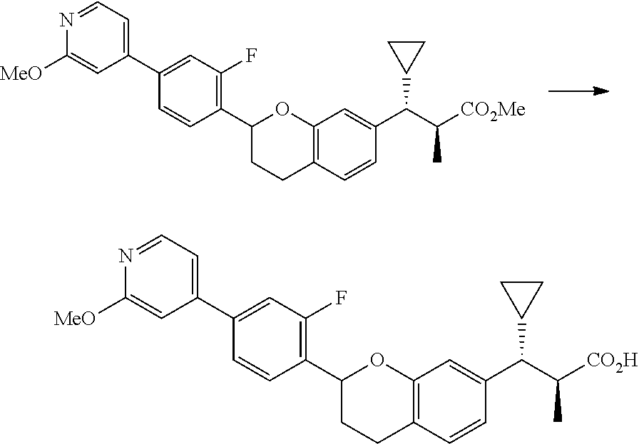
C1(C2=C(F)C=C(C3=CC=NC([MeO])=C3)C=C2)CCC2=C(O1)C=C(C(C([CO2H])C)C1CC1)C=C2.C1(C2=C(F)C=C(C3=CC=NC([MeO])=C3)C=C2)CCC2=C(O1)C=C(C(C([CO2Me])C)C1CC1)C=C2
